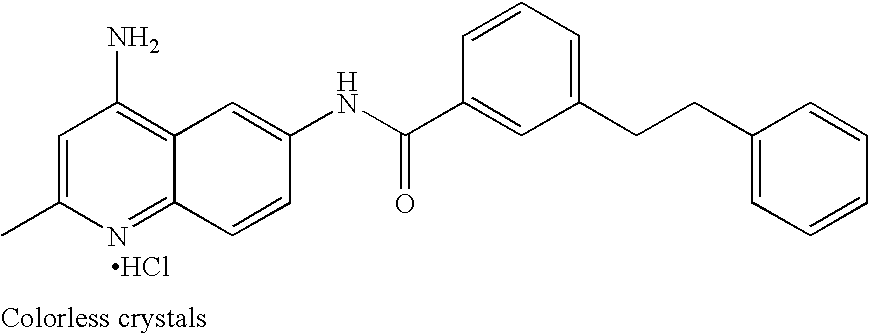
CC1=CC(N)=C2C(=N1)C=CC(NC(C1=CC(CCC3=CC=CC=C3)=CC=C1)=O)=C2.Cl
